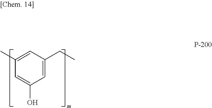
C1=C(CC)C=C(C)C=C1O
